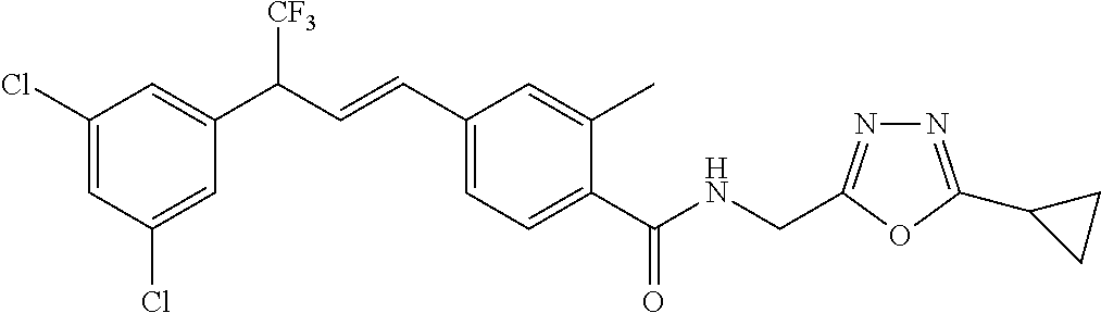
C1(Cl)=CC(Cl)=CC(C(C=CC2=CC=C(C(NCC3=NN=C(C4CC4)O3)=O)C(C)=C2)[CF3])=C1
